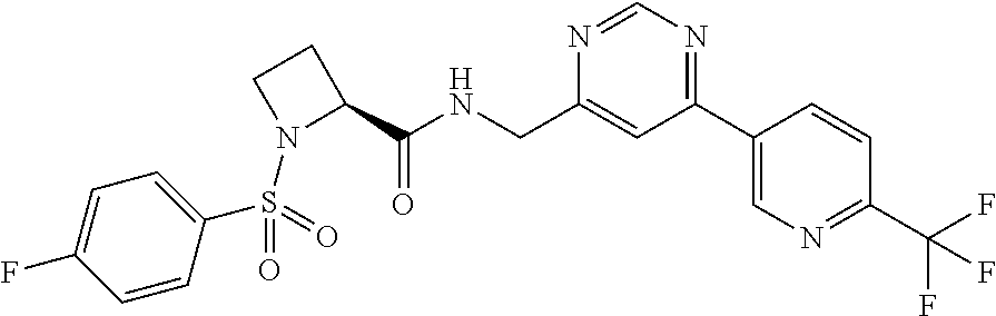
C(NC(=O)C1N(S(C2=CC=C(F)C=C2)(=O)=O)CC1)C1=CC(C2=CN=C(C(F)(F)F)C=C2)=NC=N1
